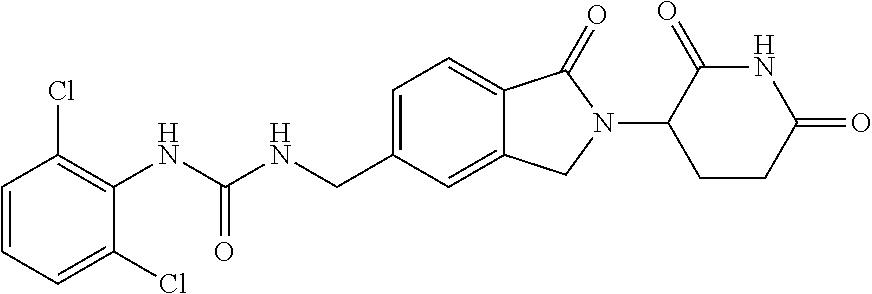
C1=CC=C(Cl)C(NC(NCC2=CC=C3C(=C2)CN(C2CCC(=O)NC2=O)C3=O)=O)=C1Cl
